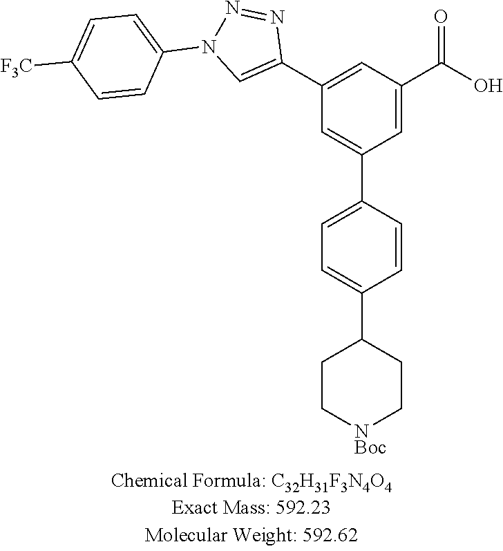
C1=C(C(O)=O)C=C(C2=CN(C3=CC=C([F3C])C=C3)N=N2)C=C1C1=CC=C(C2CC[NBoc]CC2)C=C1
